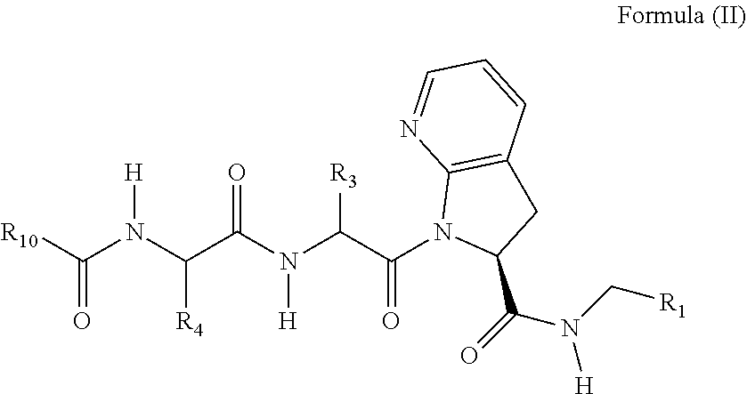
C(N(C(C(N(C(C(N1C(C(=O)N(C[R1])[H])CC2=C1N=CC=C2)=O)[R3])[H])=O)[R4])[H])([R10])=O
